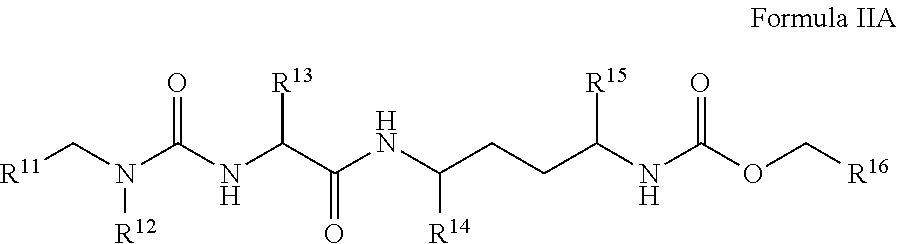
[R11]CN([R12])C(=O)NC([R13])C(=O)NC([R14])CCC([R15])NC(=O)OC[R16]
